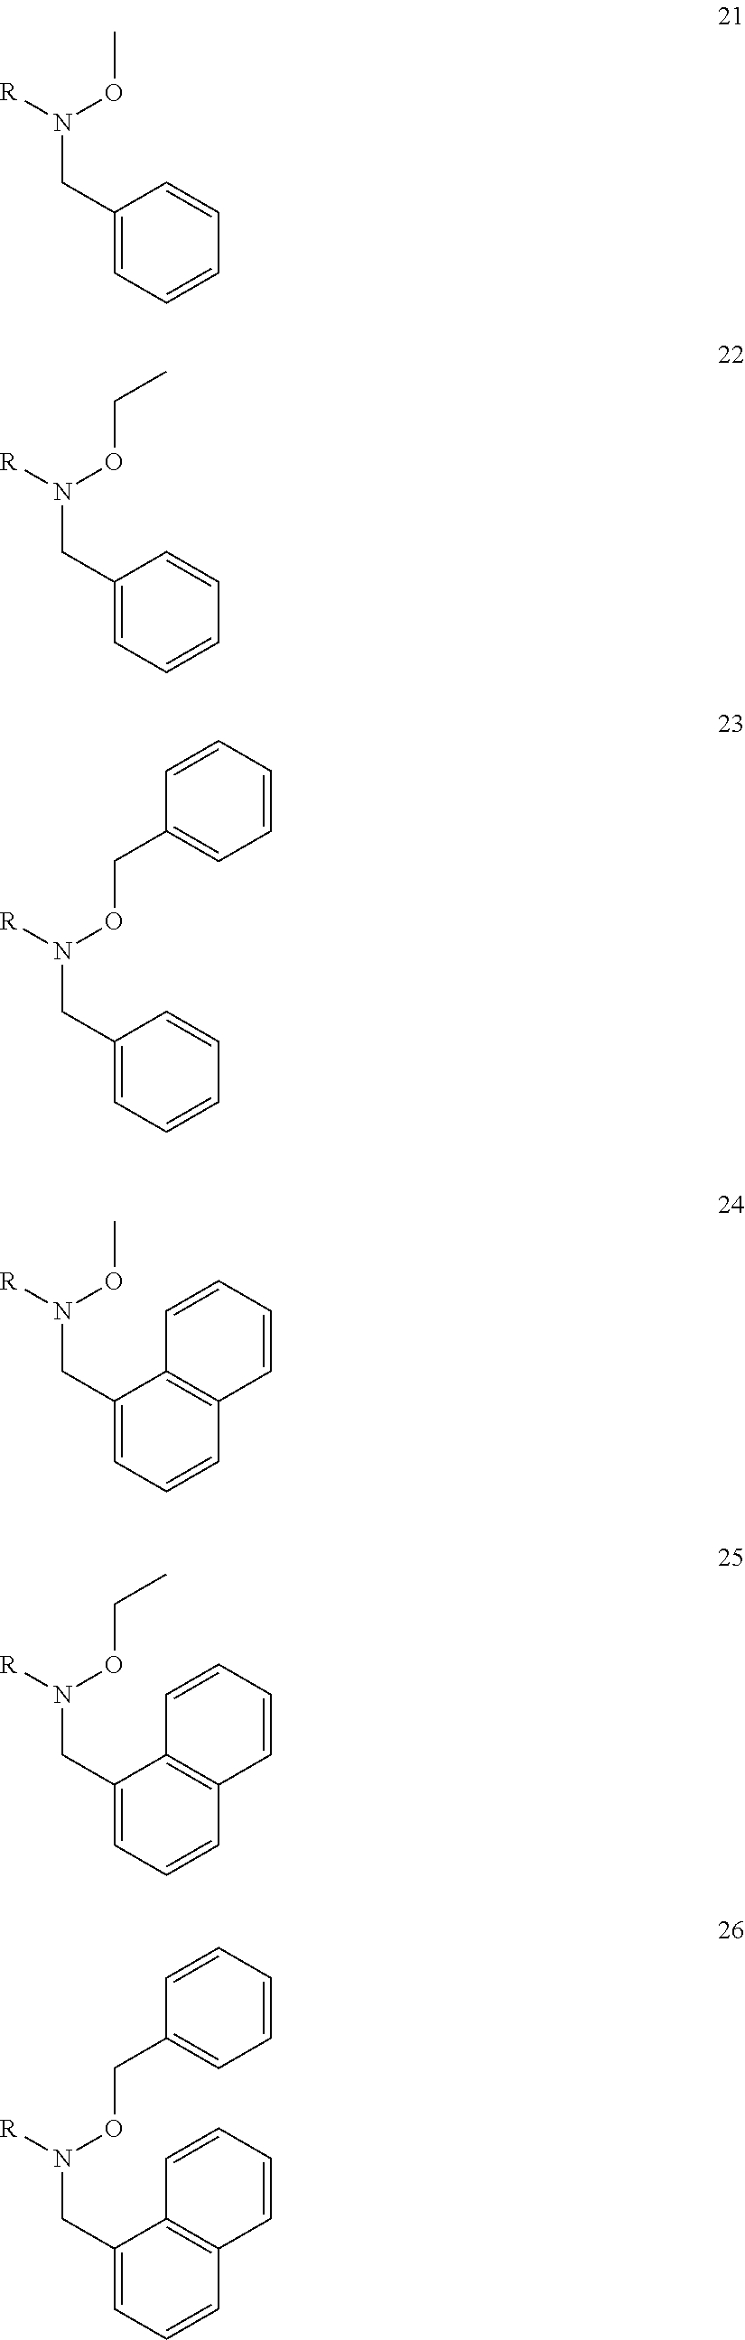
C1(CN([R])OC)=CC=CC=C1.C1(CN([R])OCC)=CC=CC=C1.C1(CN([R])OCC2=CC=CC=C2)=CC=CC=C1.C1(CN([R])OC)=CC=CC2=C1C=CC=C2.C1(CN([R])OCC)=CC=CC2=C1C=CC=C2.C1(CN([R])OCC2=CC=CC=C2)=CC=CC2=C1C=CC=C2
